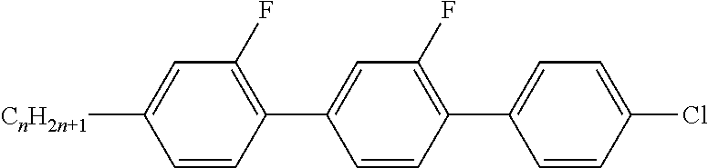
C1=CC(Cl)=CC=C1C1=C(F)C=C(C2=C(F)C=C([CnH2n+1])C=C2)C=C1
